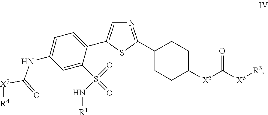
N1=C(C2CCC([X5]C([X6][R3])=O)CC2)SC(C2=CC=C(NC([X7][R4])=O)C=C2S(=O)(=O)N[R1])=C1
